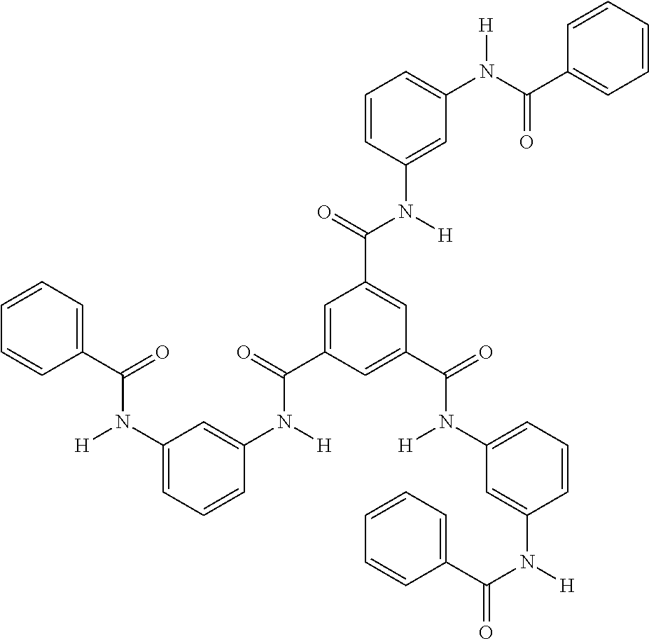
C1=C(C(=O)N([H])C2=CC(N([H])C(C3=CC=CC=C3)=O)=CC=C2)C=C(C(=O)N(C2=CC=CC(N([H])C(C3=CC=CC=C3)=O)=C2)[H])C=C1C(=O)N([H])C1=CC(N(C(C2=CC=CC=C2)=O)[H])=CC=C1
